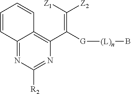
C12=NC([R2])=NC(C([G][(L)n]B)=C([Z1])[Z2])=C1C=CC=C2
